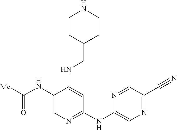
C1(NC([Me])=O)=CN=C(NC2=CN=C(C#N)C=N2)C=C1NCC1CCNCC1
